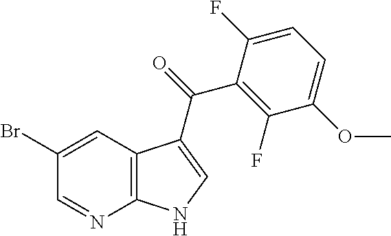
C12=C(C=C(Br)C=N1)C(C(=O)C1=C(F)C(OC)=CC=C1F)=CN2
